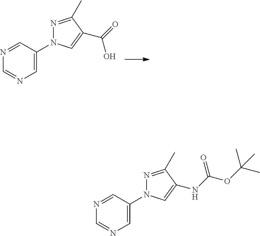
N1=CC(N2N=C(C)C(C(=O)O)=C2)=CN=C1.N1=CC(N2N=C(C)C(NC(OC(C)(C)C)=O)=C2)=CN=C1
